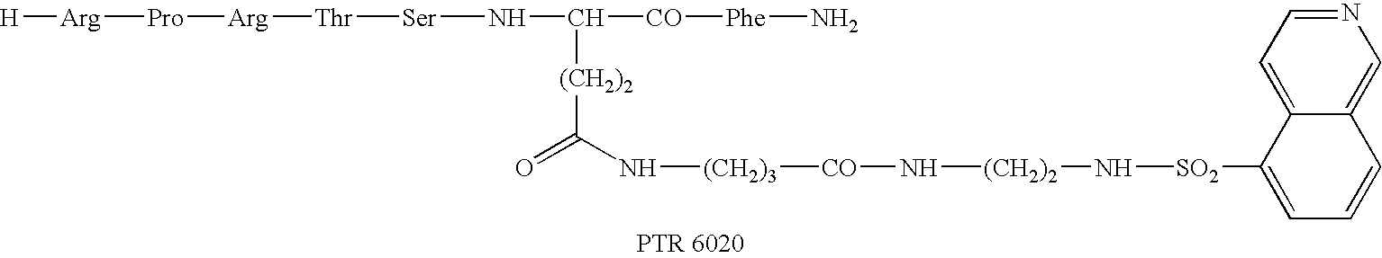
[(CH2)2](C([CO][Phe]N)N[Ser][Thr][Arg][Pro][Arg][H])C(=O)N[(CH2)3][CO]N[(CH2)2]N[SO2]C1=CC=CC2=CN=CC=C12
